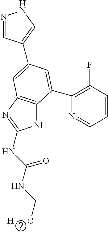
N1C2=C(N=C1NC(NC[H      C])=O)C=C(C1=CNN=C1)C=C2C1=C(F)C=CC=N1
